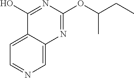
C1=C2C(=CN=C1)N=C(OC(CC)C)N=C2O
